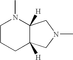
C1CCC2([H])C([H])(N1C)CN(C)C2
